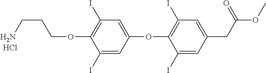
C(OC1=C(I)C=C(OC2=C(I)C=C(CC(OC)=O)C=C2I)C=C1I)CCN.Cl
